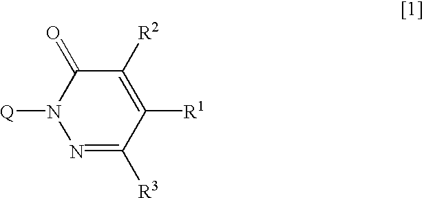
C1(=O)N([Q])N=C([R3])C([R1])=C1[R2]
